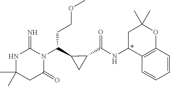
CC1(C)NC(=N)N(C(C2CC2C(NC2C3=C(OC(C)(C)C2)C=CC=C3)=O)CCOC)C(=O)C1
